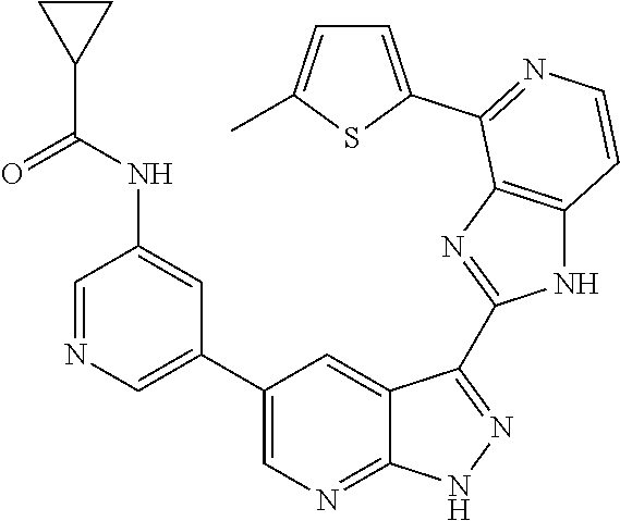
C1=NC=C(C2=CN=C3C(=C2)C(C2=NC4=C(N2)C=CN=C4C2=CC=C(C)S2)=NN3)C=C1NC(C1CC1)=O
